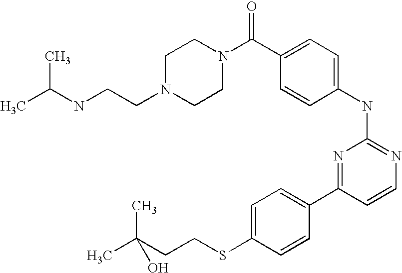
N1(CCNC(C)C)CCN(C(C2=CC=C(NC3=NC=CC(C4=CC=C(SCCC(C)(C)O)C=C4)=N3)C=C2)=O)CC1
